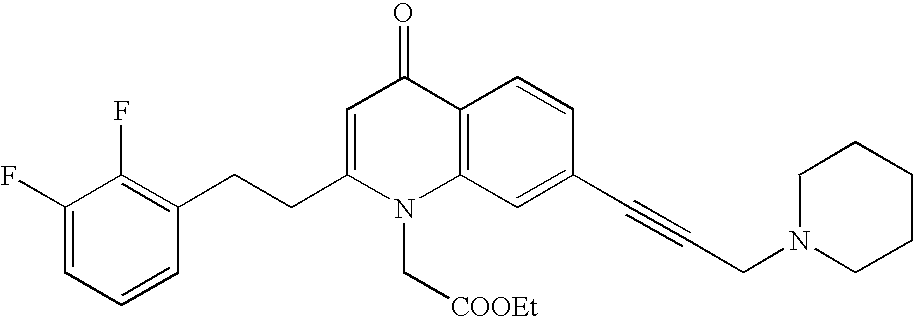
C1(F)=CC=CC(CCC2=CC(=O)C3=C(N2C[COOEt])C=C(C#CCN2CCCCC2)C=C3)=C1F
